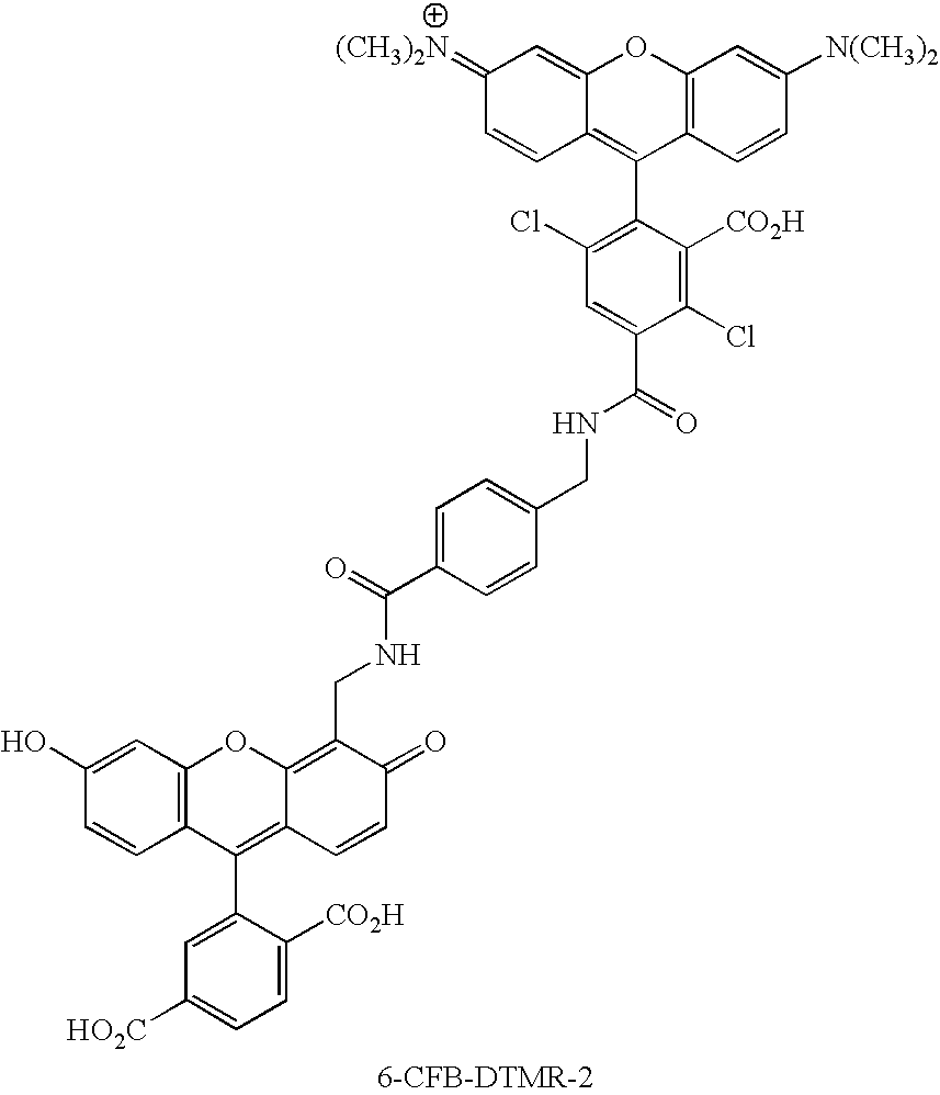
C12=C(C=CC([N(CH3)2])=C1)C(C1=C(Cl)C=C(C(=O)NCC3=CC=C(C(=O)NCC4=C5C(=C(C6=CC([HO2C])=CC=C6[CO2H])C6=C(O5)C=C(O)C=C6)C=CC4=O)C=C3)C(Cl)=C1[CO2H])=C1C(=CC(=[(CH3)2N])C=C1)O2
